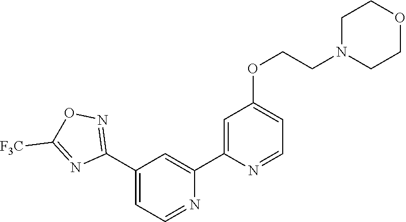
N1=CC=C(C2=NOC([F3C])=N2)C=C1C1=CC(OCCN2CCOCC2)=CC=N1
